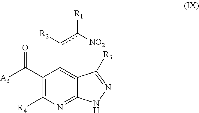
C1(C([A3])=O)=C([R4])N=C2C(=C1c(c([NO2])[R1])[R2])C([R3])=NN2
